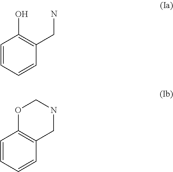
C1=CC=CC(CN)=C1O.C1=CC=CC2=C1OCNC2
